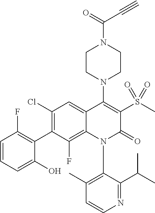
C1=CN=C(C(C)C)C(N2C(=O)C(S(=O)(C)=O)=C(N3CCN(C(C#C)=O)CC3)C3=CC(Cl)=C(C4=C(F)C=CC=C4O)C(F)=C23)=C1C
